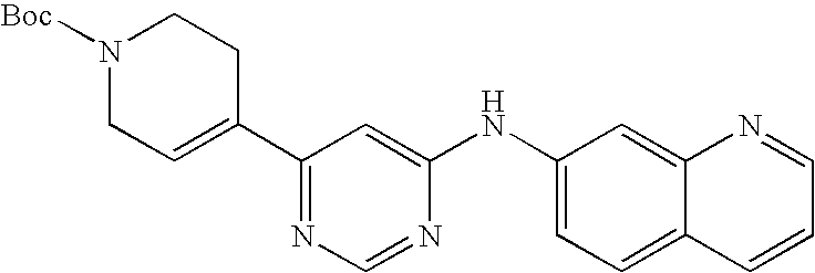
N1([Boc])CC=C(C2=NC=NC(NC3=CC=C4C(=C3)N=CC=C4)=C2)CC1
